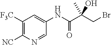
BrCC(C(NC1=CC([F3C])=C([NC])N=C1)=O)(O)C
